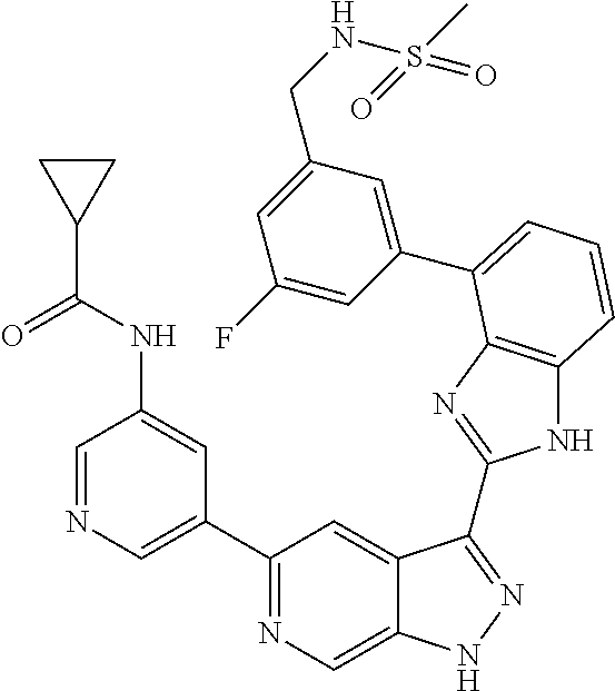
C1=NC=C(C2=NC=C3C(=C2)C(C2=NC4=C(N2)C=CC=C4C2=CC(CNS(C)(=O)=O)=CC(F)=C2)=NN3)C=C1NC(C1CC1)=O
